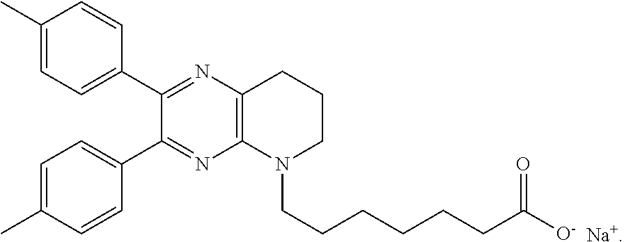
C1(C)=CC=C(C2=NC3=C(N=C2C2=CC=C(C)C=C2)N(CCCCCCC([O-])=O)CCC3)C=C1.[Na+]
